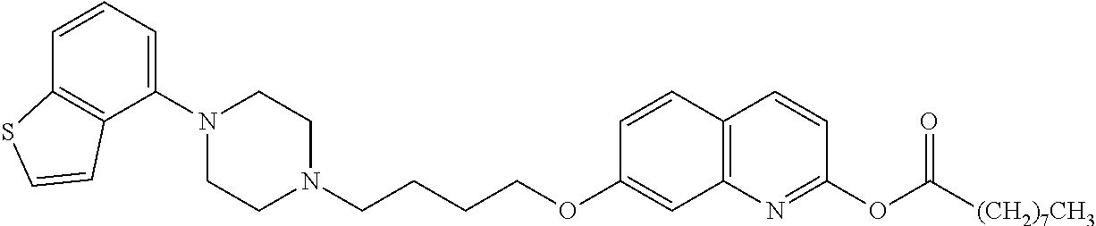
C1=CC2=C(C(N3CCN(CCCCOC4=CC5=C(C=C4)C=CC(OC([(CH2)7CH3])=O)=N5)CC3)=C1)C=CS2
